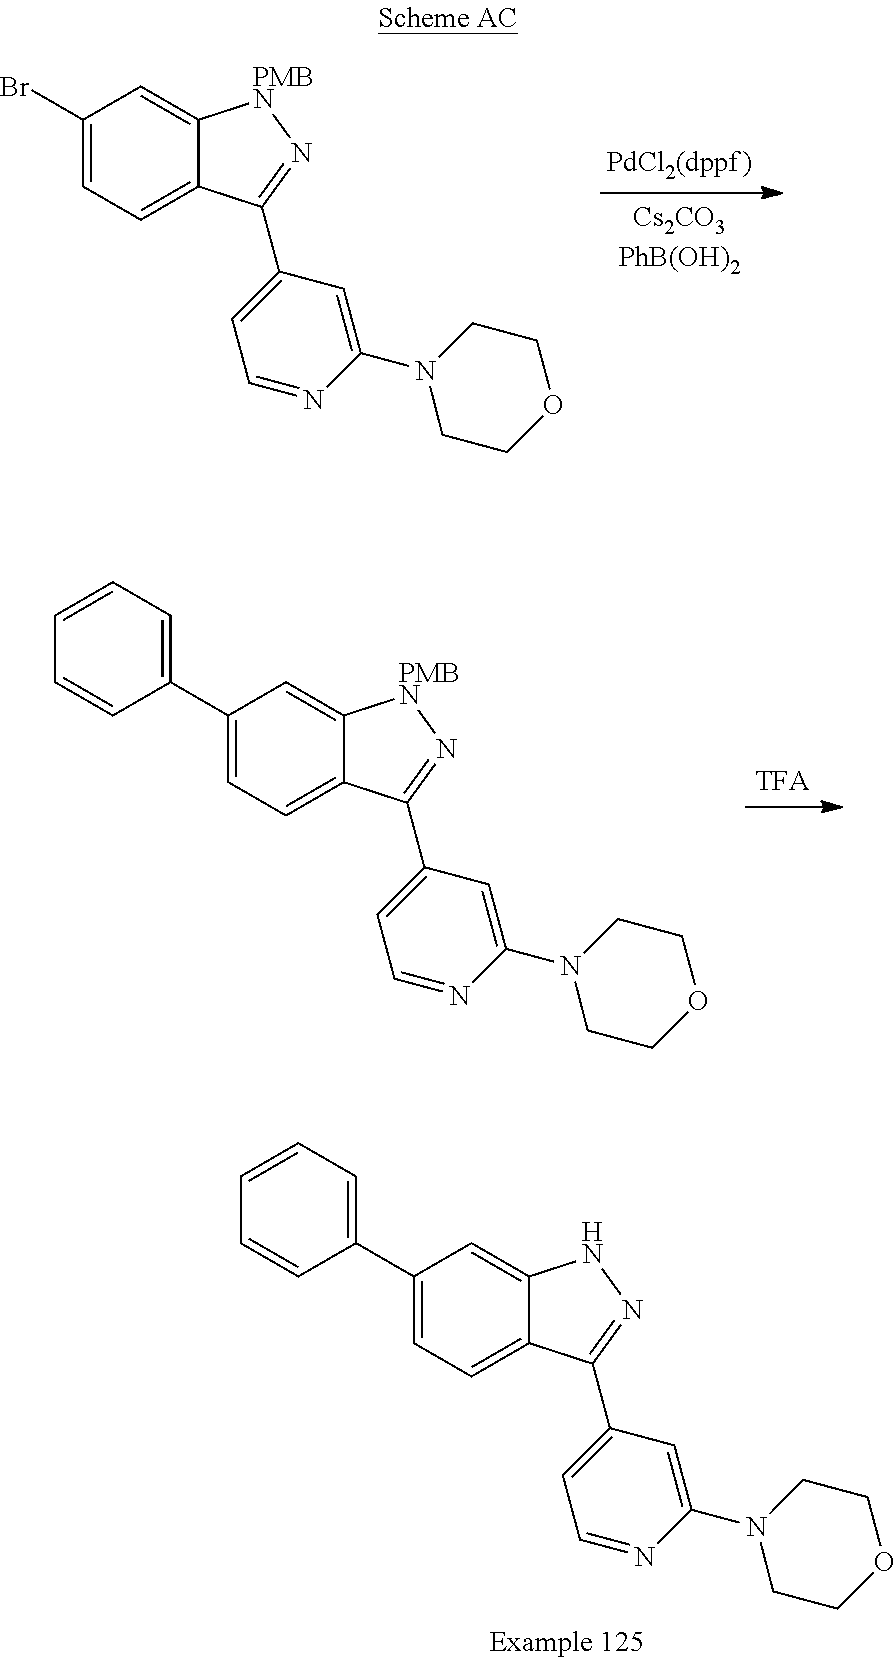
C1(Br)=CC=C2C(=C1)[PMBN]N=C2C1=CC=NC(N2CCOCC2)=C1.C1(C2=CC=CC=C2)=CC=C2C(=C1)NN=C2C1=CC=NC(N2CCOCC2)=C1.C1(C2=CC=CC=C2)=CC=C2C(=C1)[PMBN]N=C2C1=CC=NC(N2CCOCC2)=C1
